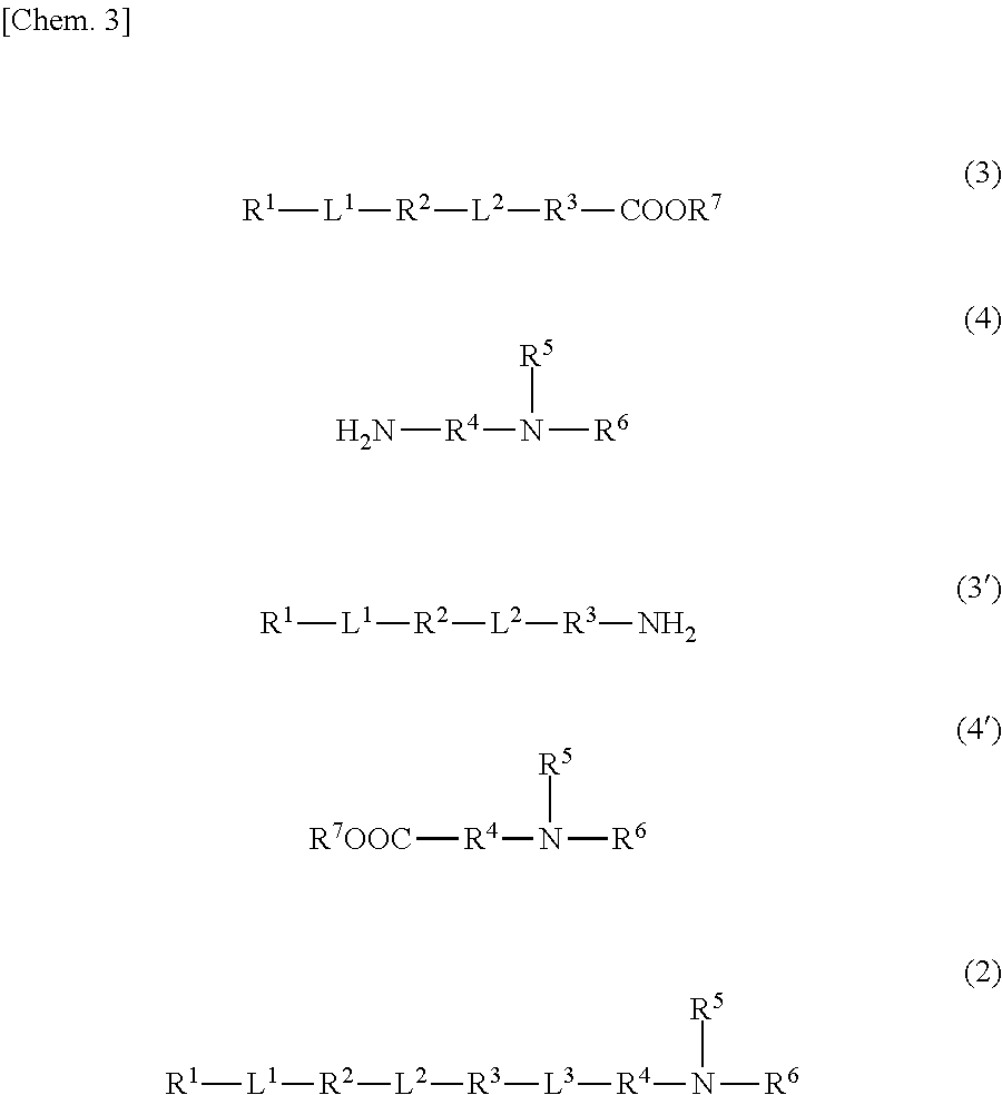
[R1][L1][R2][L2][R3][COOR7].N[R4]N([R5])[R6].[R1][L1][R2][L2][R3]N.[R7OOC][R4]N([R5])[R6].[R1][L1][R2][L2][R3][L3][R4]N([R5])[R6]
